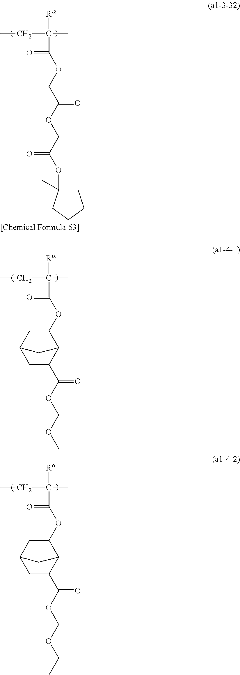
[Ra]C(C)(CC)C(=O)OCC(OCC(=O)OC1(C)CCCC1)=O.[Ra]C(C)(CC)C(=O)OC1C2C(C(OCOCC)=O)CC(C1)C2.[Ra]C(C)(CC)C(=O)OC1C2C(C(OCOC)=O)CC(C1)C2
